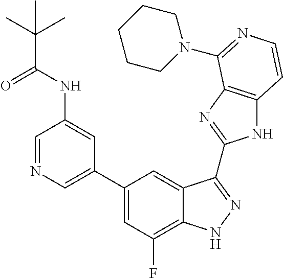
C1=C(C2=CC(F)=C3C(=C2)C(C2=NC4=C(N2)C=CN=C4N2CCCCC2)=NN3)C=C(NC(=O)C(C)(C)C)C=N1
